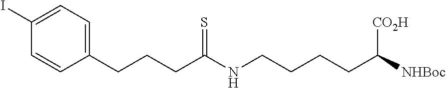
C1(I)=CC=C(CCCC(NCCCCC([NHBoc])[CO2H])=S)C=C1
